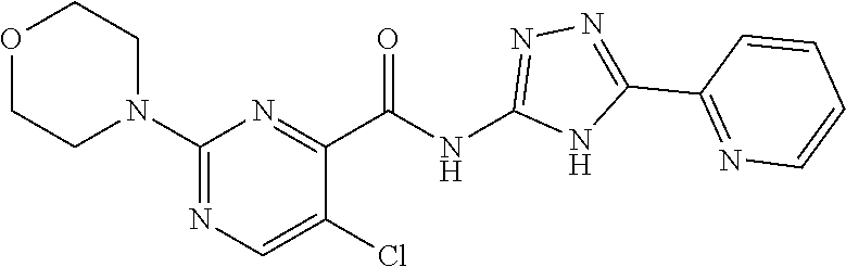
C(NC1=NN=C(C2=NC=CC=C2)N1)(=O)C1=NC(N2CCOCC2)=NC=C1Cl
